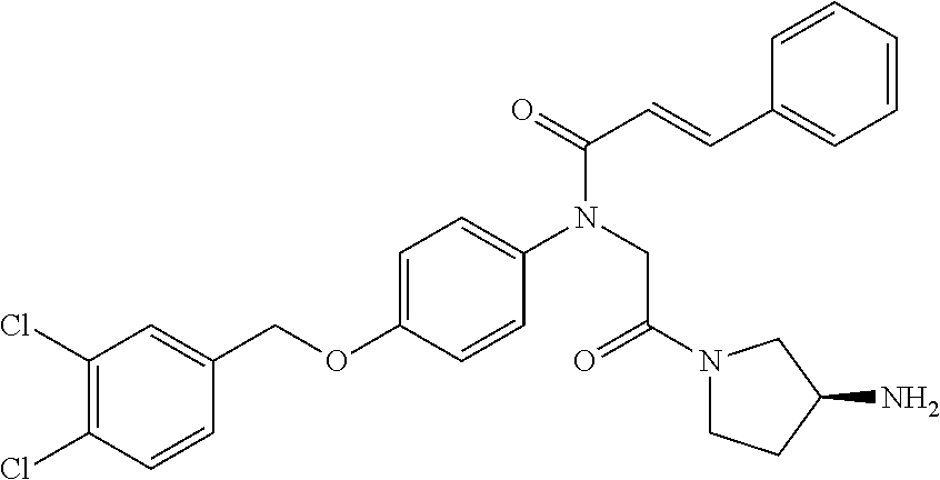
O(C1=CC=C(N(CC(N2CCC(N)C2)=O)C(=O)C=CC2=CC=CC=C2)C=C1)CC1=CC(Cl)=C(Cl)C=C1
